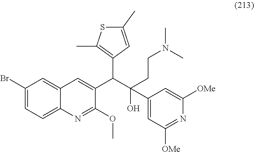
C1(Br)=CC=C2C(=C1)C=C(C(C(O)(CCN(C)C)C1=CC([OMe])=NC([OMe])=C1)C1=C(C)SC(C)=C1)C(OC)=N2
